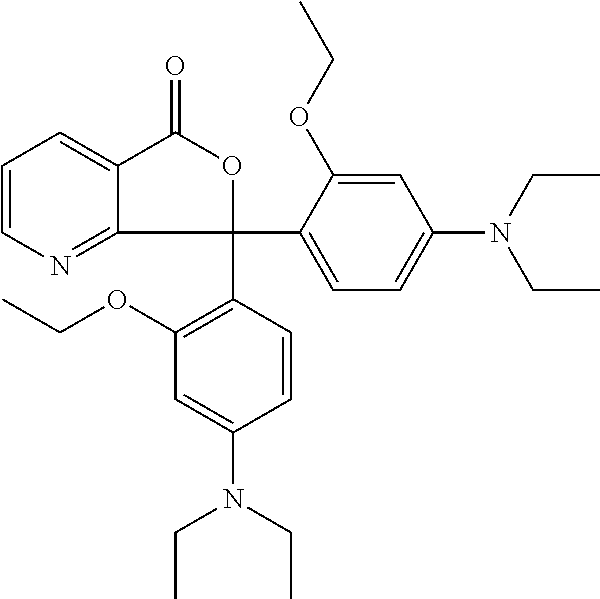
C1=CN=C2C(=C1)C(=O)OC2(C1=CC=C(N(CC)CC)C=C1OCC)C1=C(OCC)C=C(N(CC)CC)C=C1
